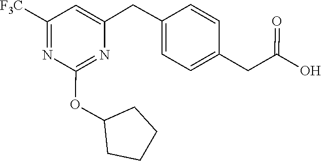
C1=C(CC2=CC=C(CC(=O)O)C=C2)N=C(OC2CCCC2)N=C1[F3C]
